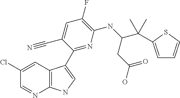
C1=C(C(C(NC2=C(F)C=C(C#N)C(C3=CNC4=C3C=C(Cl)C=N4)=N2)CC(O)=O)(C)C)SC=C1
